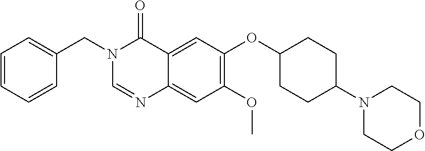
N1(CC2=CC=CC=C2)C=NC2=CC(OC)=C(OC3CCC(N4CCOCC4)CC3)C=C2C1=O
